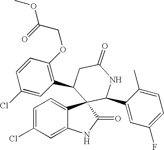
C1=C(Cl)C=C2C(=C1)C1(C(=O)N2)C(C2=C(OCC(OC)=O)C=CC(Cl)=C2)CC(=O)NC1C1=CC(F)=CC=C1C
